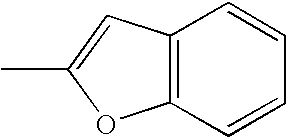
C12=C(C=CC=C1)OC(C)=C2
